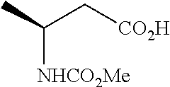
CC(C[CO2H])[NHCO2Me]
